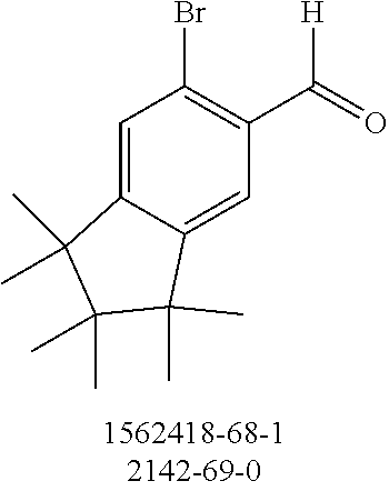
C1=C2C(=CC(C([H])=O)=C1Br)C(C)(C)C(C)(C)C2(C)C
